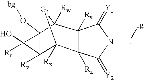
C12([Rx])[G1]C([Rw])(C(O[bg])(C[Ru])C1([Rv])O)C1([Ry])C2([Rz])C(=[Y2])N([L][fg])C1=[Y1]
